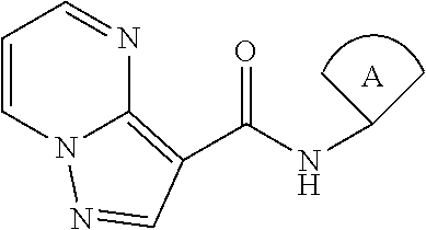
C(NC(C)C)(=O)C1=C2N(C=CC=N2)N=C1.[A]
